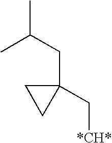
CC(C)CC1(C[*CH*])CC1
